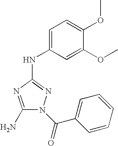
C1(N)=NC(NC2=CC=C(OC)C(OC)=C2)=NN1C(C1=CC=CC=C1)=O
